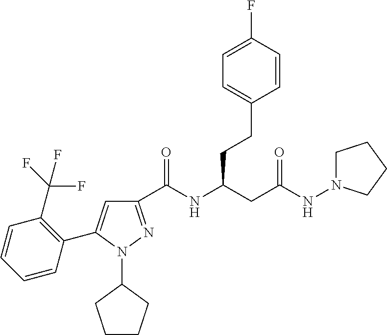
C1(C(NC(CC(NN2CCCC2)=O)CCC2=CC=C(F)C=C2)=O)=NN(C2CCCC2)C(C2=C(C(F)(F)F)C=CC=C2)=C1
